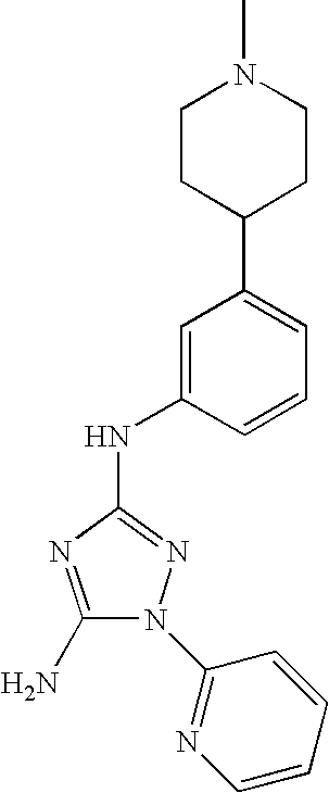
C1(N)=NC(NC2=CC(C3CCN(C)CC3)=CC=C2)=NN1C1=NC=CC=C1
